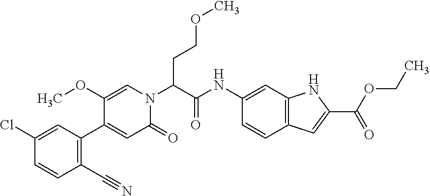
C1(C#N)=C(C2=CC(=O)N(C(CCOC)C(NC3=CC4=C(C=C3)C=C(C(OCC)=O)N4)=O)C=C2OC)C=C(Cl)C=C1
